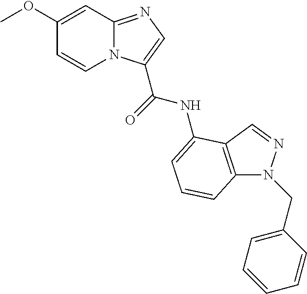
C1(OC)=CC2=NC=C(C(=O)NC3=CC=CC4=C3C=NN4CC3=CC=CC=C3)N2C=C1
